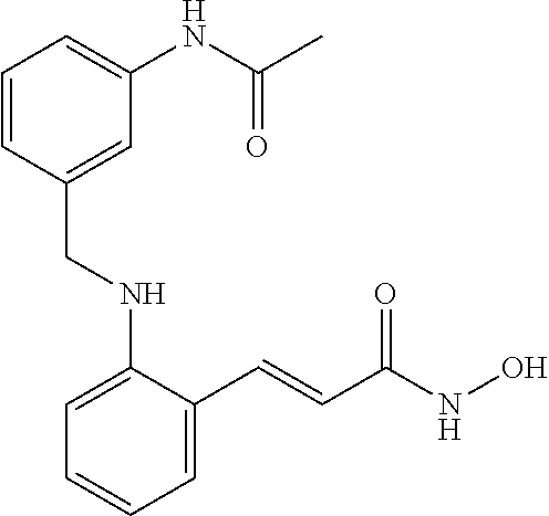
C1=C(NCC2=CC(NC(C)=O)=CC=C2)C(C=CC(NO)=O)=CC=C1
